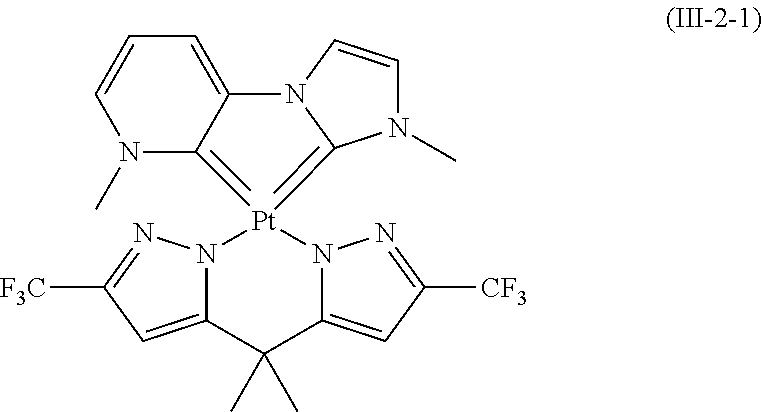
N1(C)C2=[Pt]3(=C4N(C)C=CN4C2=CC=C1)N1C(=CC([F3C])=N1)C(C)(C)C1=CC([CF3])=NN13
